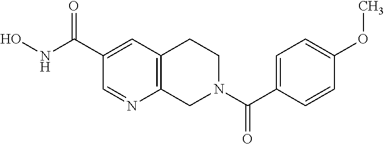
C12=C(C=C(C(NO)=O)C=N1)CCN(C(=O)C1=CC=C(OC)C=C1)C2
